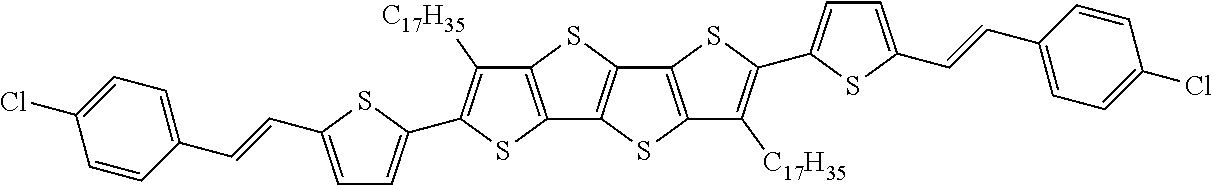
C12=C(SC3=C1SC1=C3SC(C3=CC=C(C=CC4=CC=C(Cl)C=C4)S3)=C1[C17H35])C([C17H35])=C(C1=CC=C(C=CC3=CC=C(Cl)C=C3)S1)S2
